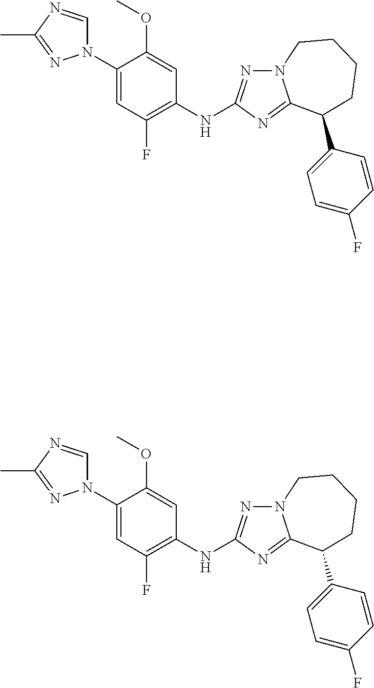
C1(N2C=NC(C)=N2)=CC(F)=C(NC2=NN3C(=N2)C(C2=CC=C(F)C=C2)CCCC3)C=C1OC.C1(N2C=NC(C)=N2)=CC(F)=C(NC2=NN3C(=N2)C(C2=CC=C(F)C=C2)CCCC3)C=C1OC
